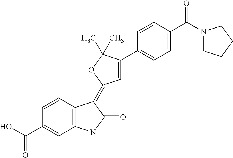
C1(C(O)=O)=CC2=C(C=C1)C(=C1C=C(C3=CC=C(C(N4CCCC4)=O)C=C3)C(C)(C)O1)C(=O)N2
